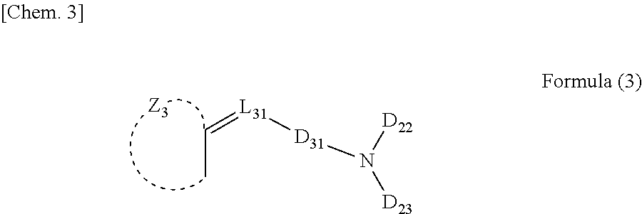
C(C)=[L31][D31]N([D22])[D23]
